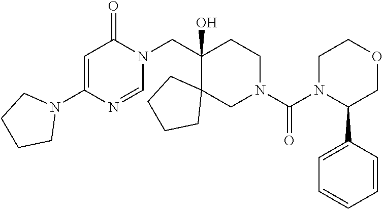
N1(C2=CC(=O)N(CC3(O)C4(CN(C(N5C(C6=CC=CC=C6)COCC5)=O)CC3)CCCC4)C=N2)CCCC1
